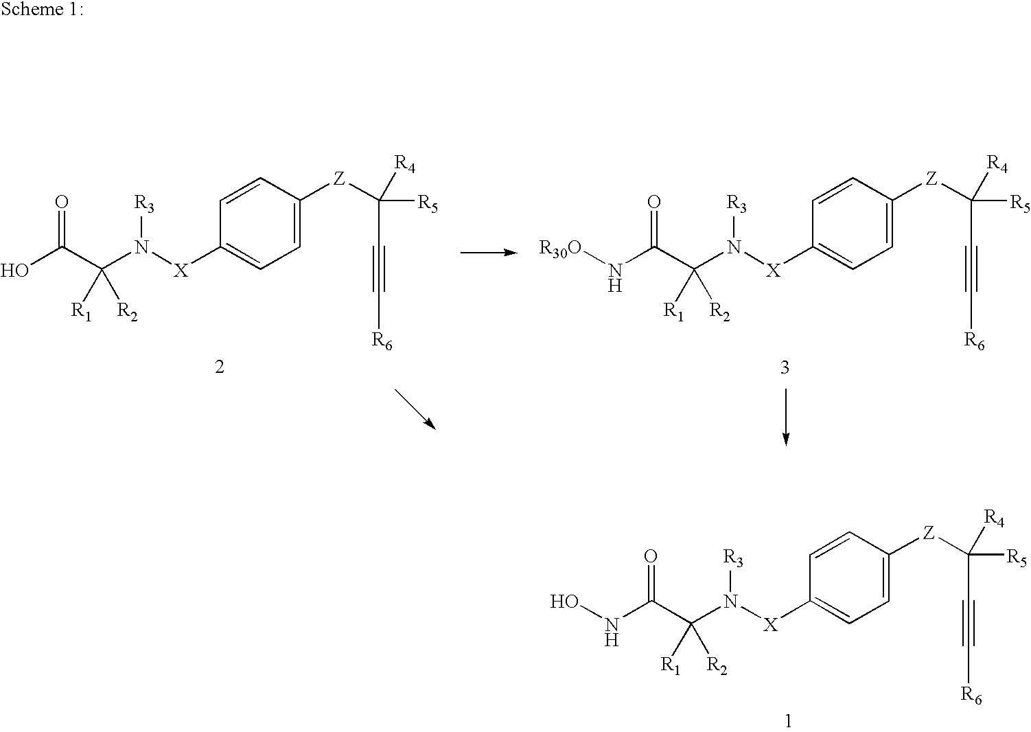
OC(C(N([X]C1=CC=C([Z]C([R5])(C#C[R6])[R4])C=C1)[R3])([R1])[R2])=O.N(C(C(N([X]C1=CC=C([Z]C([R5])(C#C[R6])[R4])C=C1)[R3])([R1])[R2])=O)[R30O].N(C(C(N([X]C1=CC=C([Z]C([R5])(C#C[R6])[R4])C=C1)[R3])([R1])[R2])=O)O
